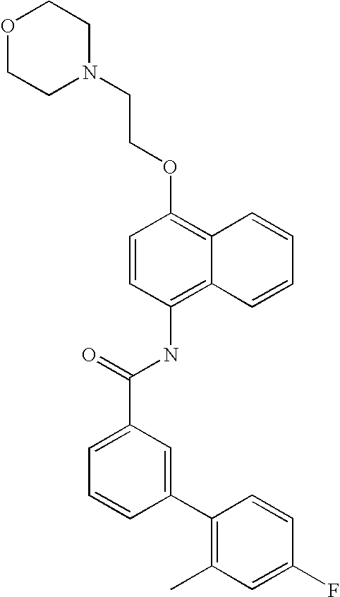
O1CCN(CCOC2=C3C(=C(NC(C4=CC=CC(C5=C(C)C=C(F)C=C5)=C4)=O)C=C2)C=CC=C3)CC1
